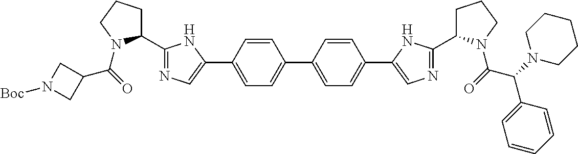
C(=O)(N1C(C2=NC=C(C3=CC=C(C4=CC=C(C5=CN=C(C6CCCN6C(C(C6=CC=CC=C6)N6CCCCC6)=O)N5)C=C4)C=C3)N2)CCC1)C1CN([Boc])C1
